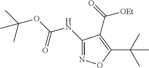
C1(NC(OC(C)(C)C)=O)=NOC(C(C)(C)C)=C1C(=O)[OEt]
